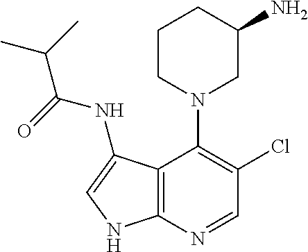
C12=C(N=CC(Cl)=C1N1CC(N)CCC1)NC=C2NC(C(C)C)=O
